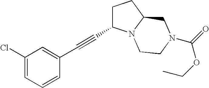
C1(Cl)=CC=CC(C#CC2CCC3N2CCN(C(=O)OCC)C3)=C1
